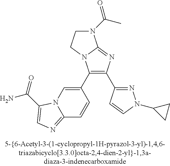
C1(C2=CN3C(=NC=C3C(N)=O)C=C2)=C(C2=NN(C3CC3)C=C2)N=C2N1CCN2C(C)=O
